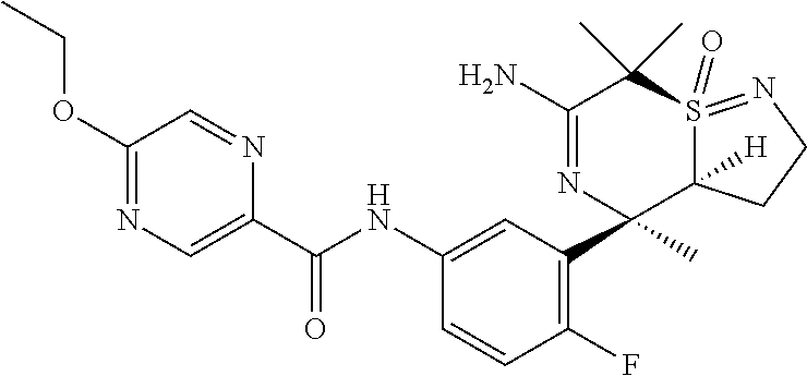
O(C1=NC=C(C(NC2=CC(C3(C)C4([H])S(=O)(=NCC4)C(C)(C)C(N)=N3)=C(F)C=C2)=O)N=C1)CC
